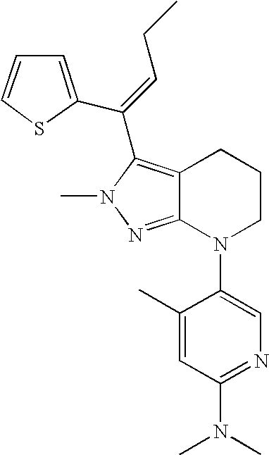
C12=C(C(=CCC)C3=CC=CS3)N(C)N=C1N(C1=CN=C(N(C)C)C=C1C)CCC2
